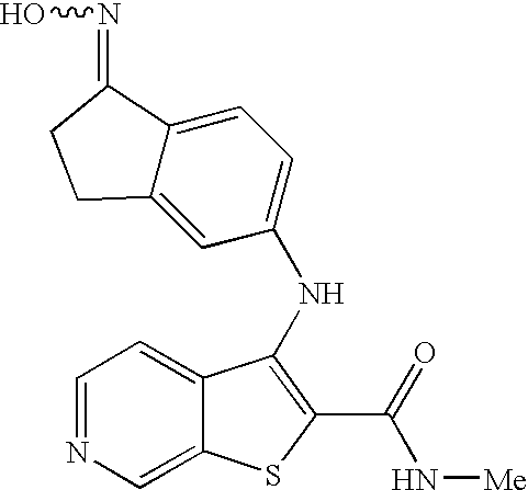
N1=CC=C2C(=C1)SC(C(=O)N[Me])=C2NC1=CC=C2C(=C1)CCC2=NO
